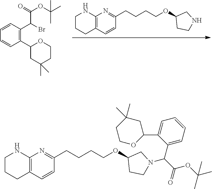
C12=C(C=CC(CCCCOC3CCNC3)=N1)CCCN2.C1C(C2=C(C(C(OC(C)(C)C)=O)Br)C=CC=C2)OCCC1(C)C.C12=C(C=CC(CCCCOC3CCN(C(C(=O)OC(C)(C)C)C4=CC=CC=C4C4CC(C)(C)CCO4)C3)=N1)CCCN2
